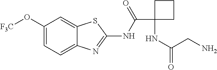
C1(O[F3C])=CC=C2C(=C1)SC(NC(C1(NC(=O)CN)CCC1)=O)=N2
